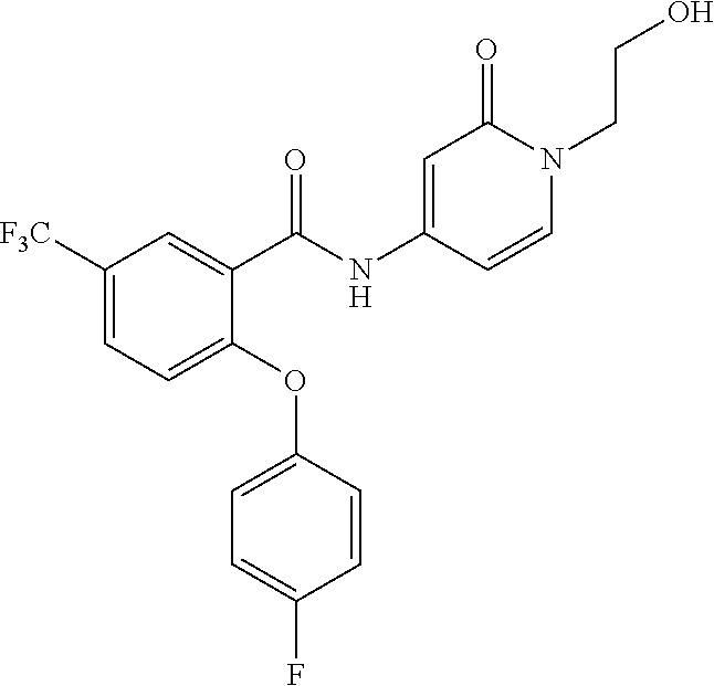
C1([F3C])=CC=C(OC2=CC=C(F)C=C2)C(C(NC2=CC(=O)N(CCO)C=C2)=O)=C1
